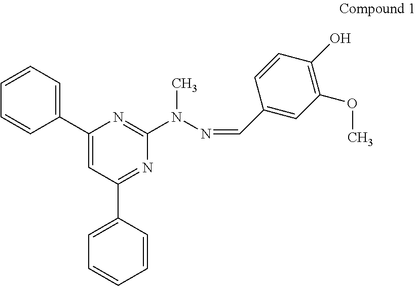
C1=CC=C(C2=CC(C3=CC=CC=C3)=NC(N(N=CC3=CC(OC)=C(O)C=C3)C)=N2)C=C1
